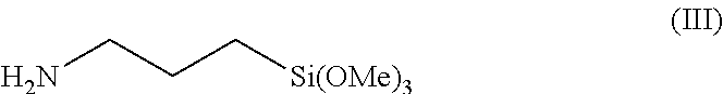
NCCC[Si(OMe)3]
